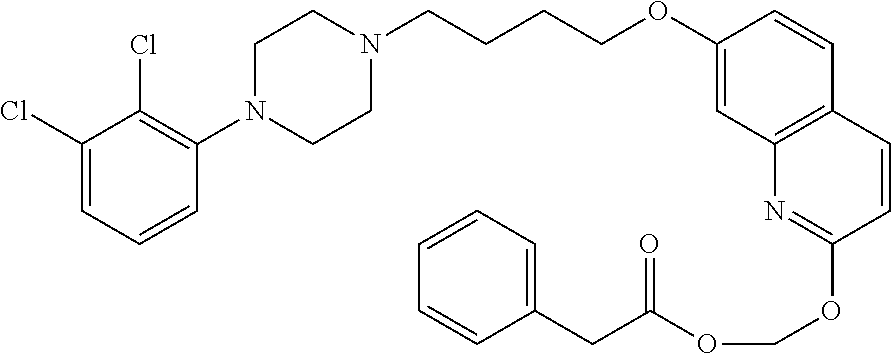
C1(Cl)=CC=CC(N2CCN(CCCCOC3=CC4=C(C=C3)C=CC(OCOC(CC3=CC=CC=C3)=O)=N4)CC2)=C1Cl
